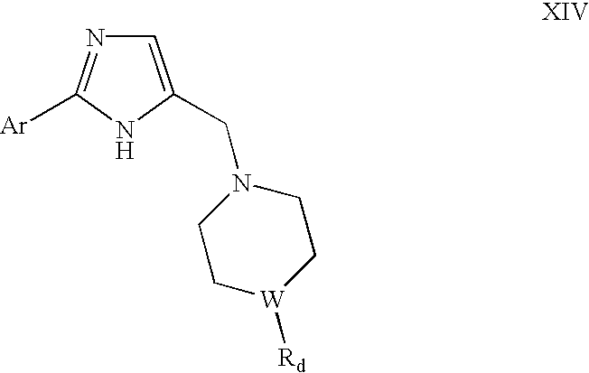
N1C(CN2CC[W]([Rd])CC2)=CN=C1[Ar]
